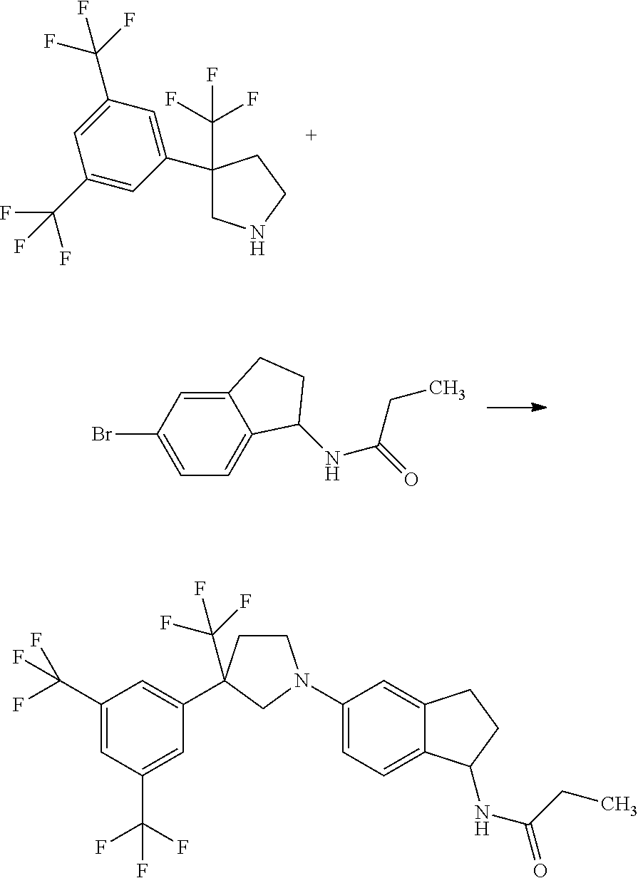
C1(C(F)(F)F)(C2=CC(C(F)(F)F)=CC(C(F)(F)F)=C2)CNCC1.C12=CC(Br)=CC=C1C(NC(=O)CC)CC2.C1(C(F)(F)F)=CC(C(F)(F)F)=CC(C2(C(F)(F)F)CCN(C3=CC=C4C(=C3)CCC4NC(=O)CC)C2)=C1
